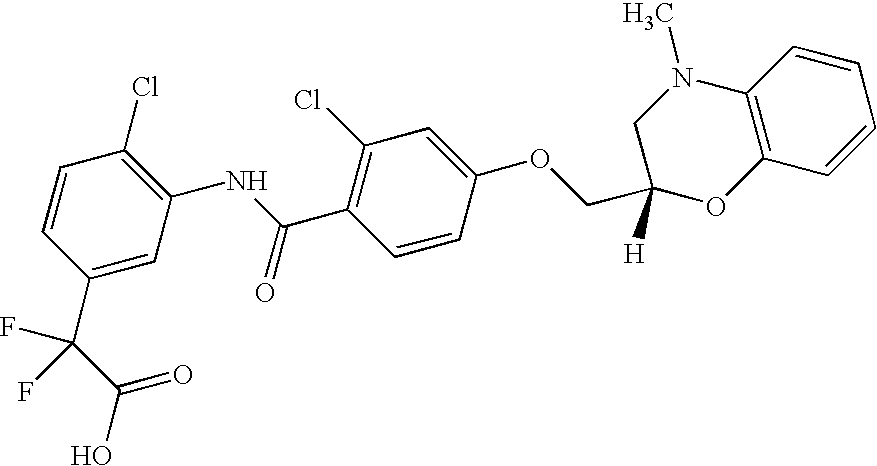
C1(C(C(O)=O)(F)F)=CC(NC(C2=C(Cl)C=C(OCC3([H])OC4=C(N(C)C3)C=CC=C4)C=C2)=O)=C(Cl)C=C1
